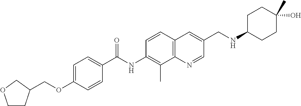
C1CC(COC2=CC=C(C(NC3=C(C)C4=C(C=C3)C=C(CNC3CCC(O)(C)CC3)C=N4)=O)C=C2)CO1
